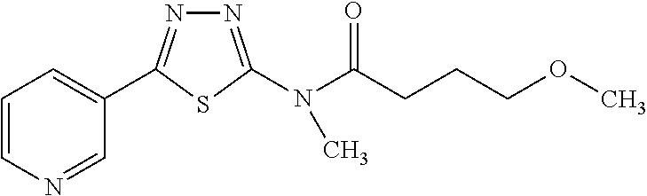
C1=CN=CC(C2=NN=C(N(C(CCCOC)=O)C)S2)=C1
